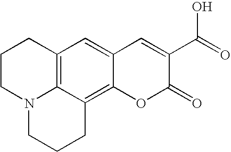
C12=C3C=C4C(=C1CCCN2CCC3)OC(=O)C(C(=O)O)=C4
